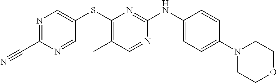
N1=C(C#N)N=CC(SC2=C(C)C=NC(NC3=CC=C(N4CCOCC4)C=C3)=N2)=C1
